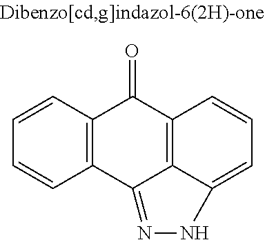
C12=C(C=CC=C1)C(=O)C1=C3C2=NNC3=CC=C1
